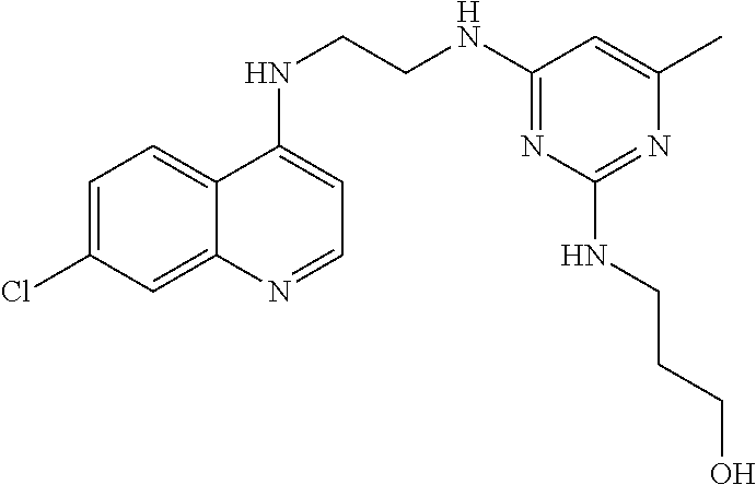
C12=CC=C(Cl)C=C1N=CC=C2NCCNC1=NC(NCCCO)=NC(C)=C1
